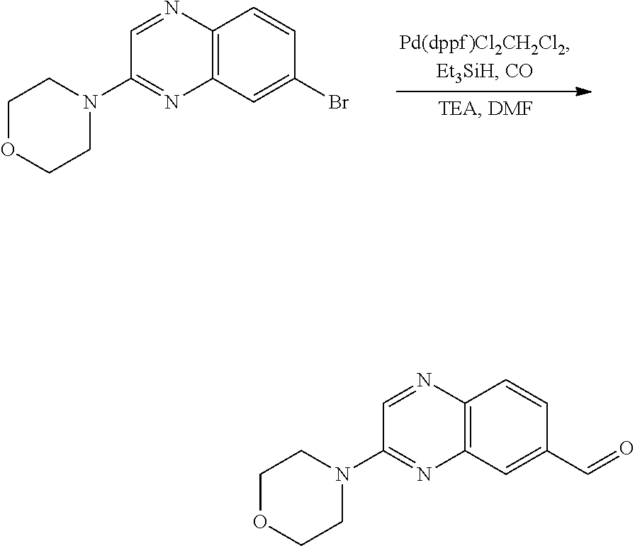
C1=NC2=C(N=C1N1CCOCC1)C=C(Br)C=C2.C1=NC2=C(N=C1N1CCOCC1)C=C(C=O)C=C2
